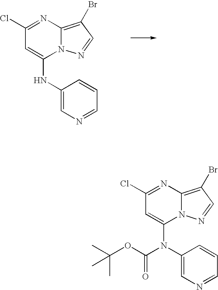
ClC1=NC2=C(Br)C=NN2C(NC2=CN=CC=C2)=C1.ClC1=NC2=C(Br)C=NN2C(N(C2=CN=CC=C2)C(OC(C)(C)C)=O)=C1
